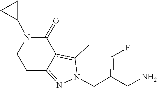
C12=NN(CC(=CF)CN)C(C)=C1C(=O)N(C1CC1)CC2
